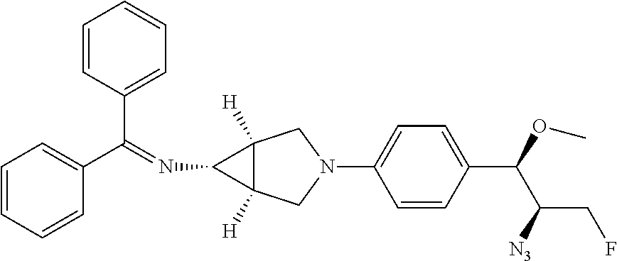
C1=CC(C(OC)C([N3])CF)=CC=C1N1CC2([H])C([H])(C1)C2N=C(C1=CC=CC=C1)C1=CC=CC=C1
